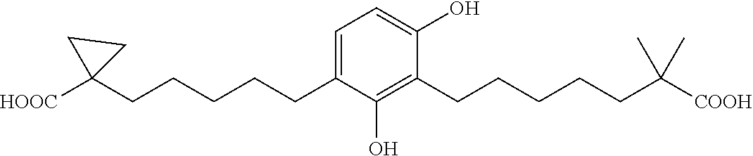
C1=C(O)C(CCCCCC(C)(C)[COOH])=C(O)C(CCCCCC2([HOOC])CC2)=C1
